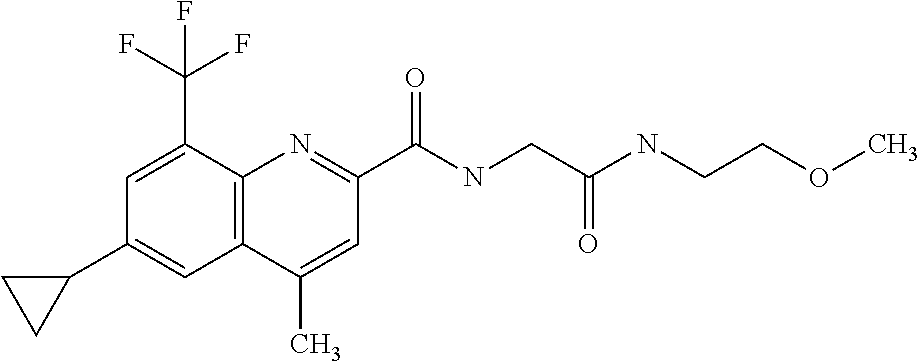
C1(C)=CC(C(NCC(=O)NCCOC)=O)=NC2=C1C=C(C1CC1)C=C2C(F)(F)F
